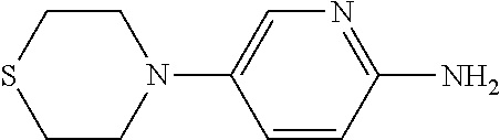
C1CN(C2=CN=C(N)C=C2)CCS1
